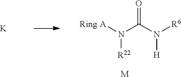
[K].[Ring A]N(C(N([R6])[H])=O)[R22].[M]
